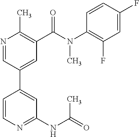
C1(C(N(C2=C(F)C=C(F)C=C2)C)=O)=C(C)N=CC(C2=CC(NC(=O)C)=NC=C2)=C1
